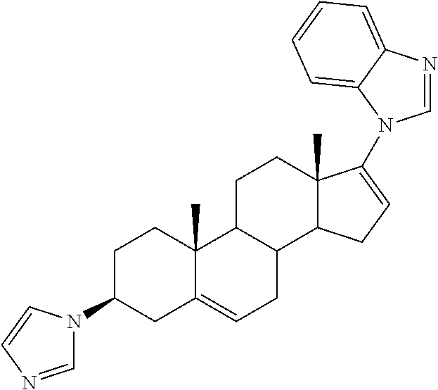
C1C(N2C=NC=C2)CC2=CCC3C(C2(C)C1)CCC1(C)C3CC=C1N1C=NC2=CC=CC=C21
